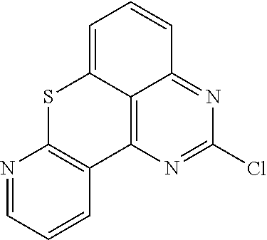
N1=CC=CC2=C1SC1=CC=CC3=NC(Cl)=NC2=C13
